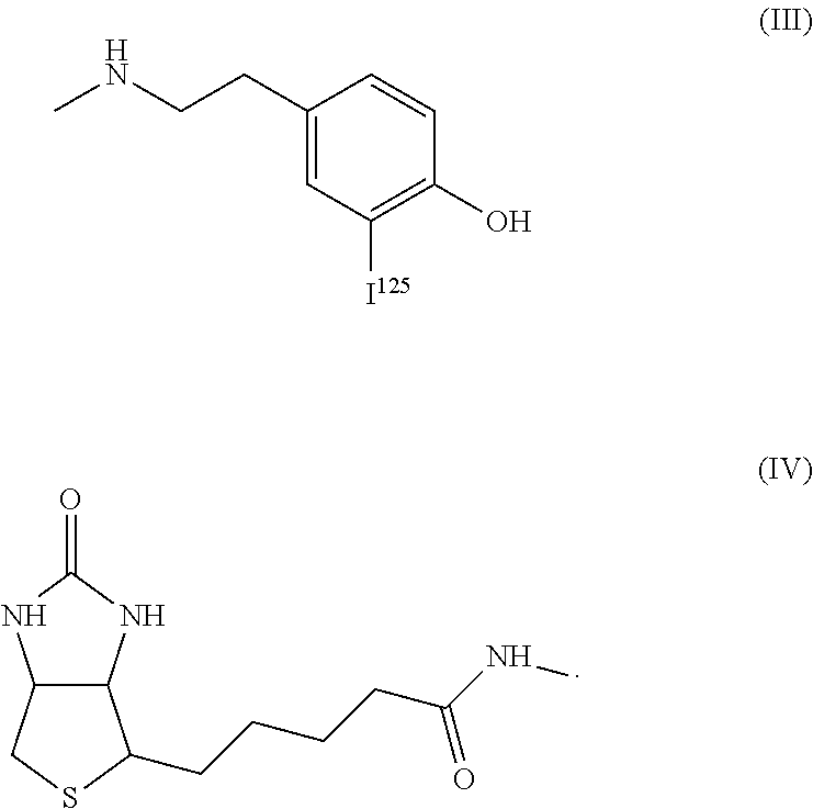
C(CCCC(NC)=O)C1C2C(CS1)NC(=O)N2.C1(CCNC)=CC([I125])=C(O)C=C1
